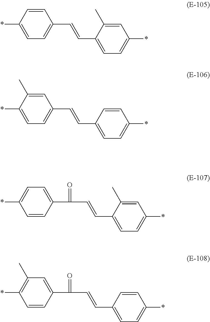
C1(*)=CC=C(C=CC2=CC=C(*)C=C2C)C=C1.C1(*)=CC=C(C=CC2=CC=C(*)C=C2)C=C1C.C1=CC(C(C=CC2=CC=C(*)C=C2C)=O)=CC=C1*.C1=CC(C(C=CC2=CC=C(*)C=C2)=O)=CC(C)=C1*
